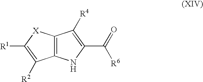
C12=C([X]C([R1])=C1[R2])C([R4])=C(C(=O)[R6])N2
